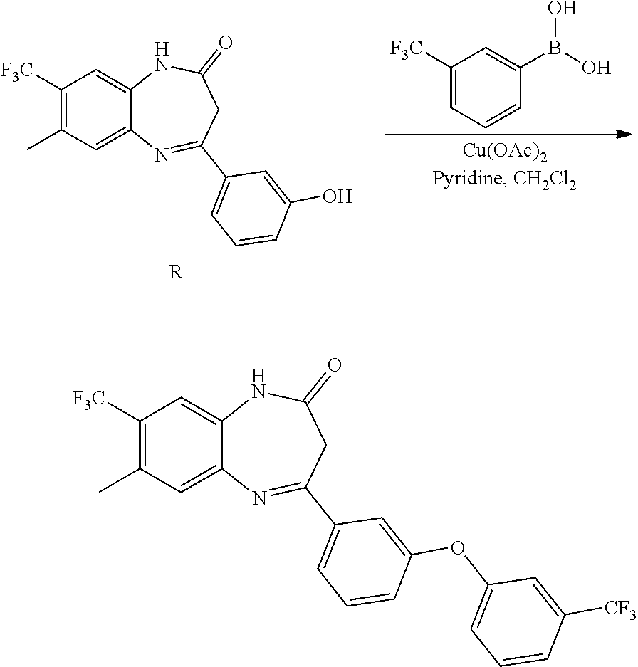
C1([F3C])=C(C)C=C2C(=C1)NC(=O)CC(C1=CC=CC(O)=C1)=N2.C1([F3C])=CC=CC(B(O)O)=C1.[R].C1([F3C])=C(C)C=C2C(=C1)NC(=O)CC(C1=CC=CC(OC3=CC=CC([CF3])=C3)=C1)=N2
